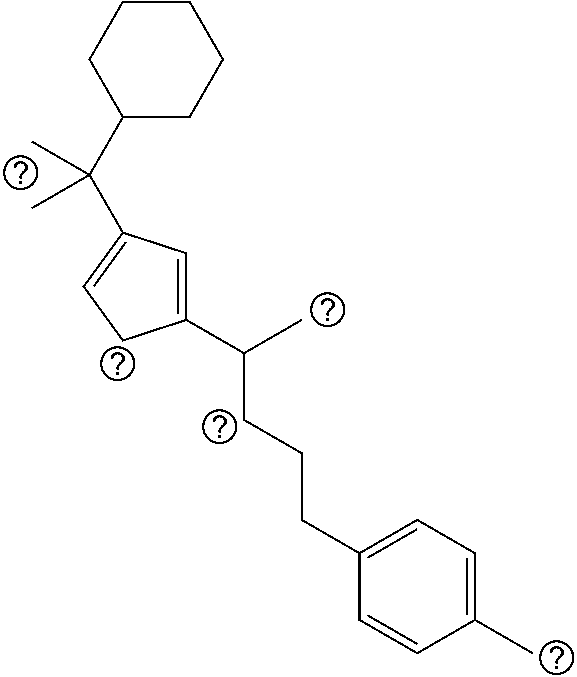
C1(C(C)(C)C2=CCC(C(C)CCCC3=CC=C(C)C=C3)=C2)CCCCC1
